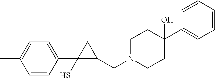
C1=CC(C2(S)C(CN3CCC(C4=CC=CC=C4)(O)CC3)C2)=CC=C1C
